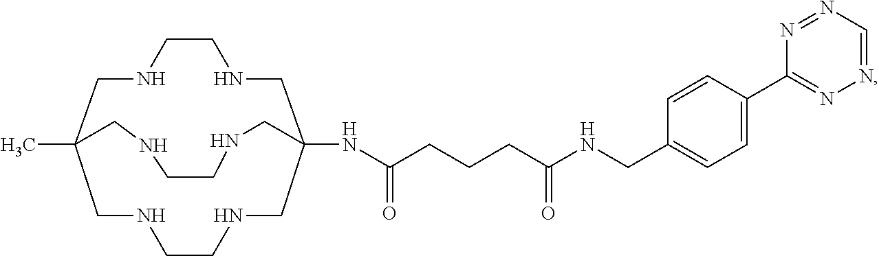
N(CC1=CC=C(C2=NN=CN=N2)C=C1)C(CCCC(NC12CNCCNCC(C)(CNCCNC1)CNCCNC2)=O)=O
